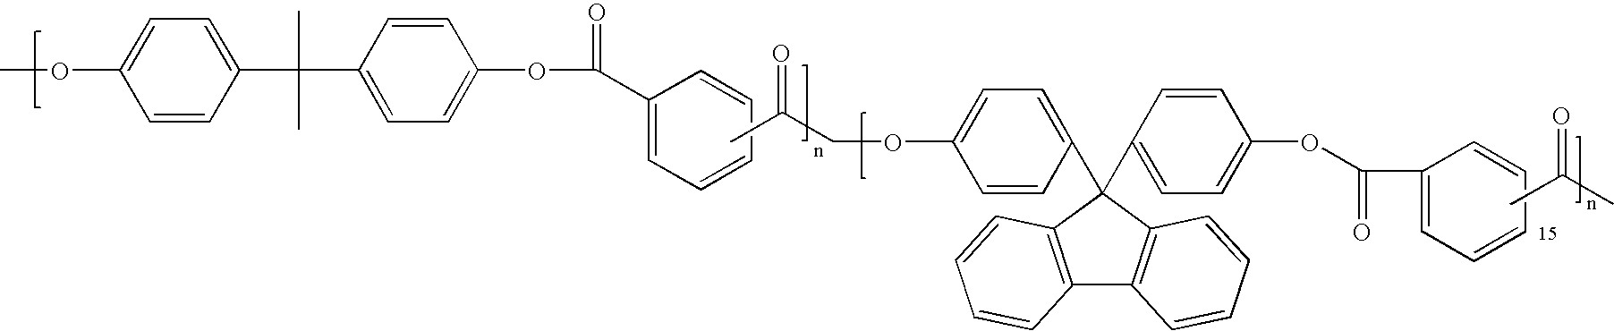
COC1=CC=C(C(C)(C)C2=CC=C(OC(=O)C3=CC=CC=C3)C=C2)C=C1.CC(COC1=CC=C(C2(C3=CC=C(OC(C4=CC=CC=C4)=O)C=C3)C3=C(C4=C2C=CC=C4)C=CC=C3)C=C1)=O.CC(C)=O
